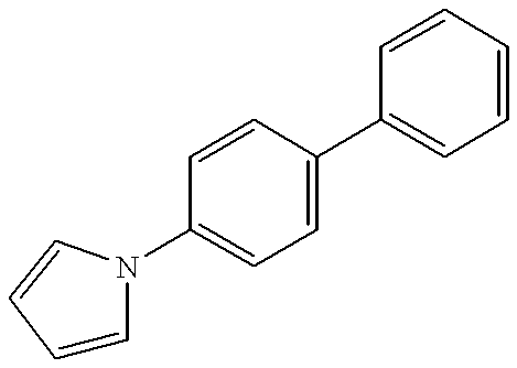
C1=CN(C2=CC=C(C3=CC=CC=C3)C=C2)C=C1
